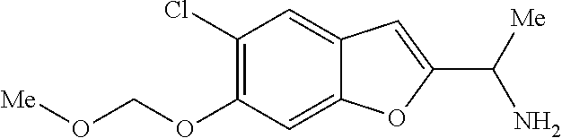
C1(Cl)=C(OCO[Me])C=C2C(=C1)C=C(C([Me])N)O2
